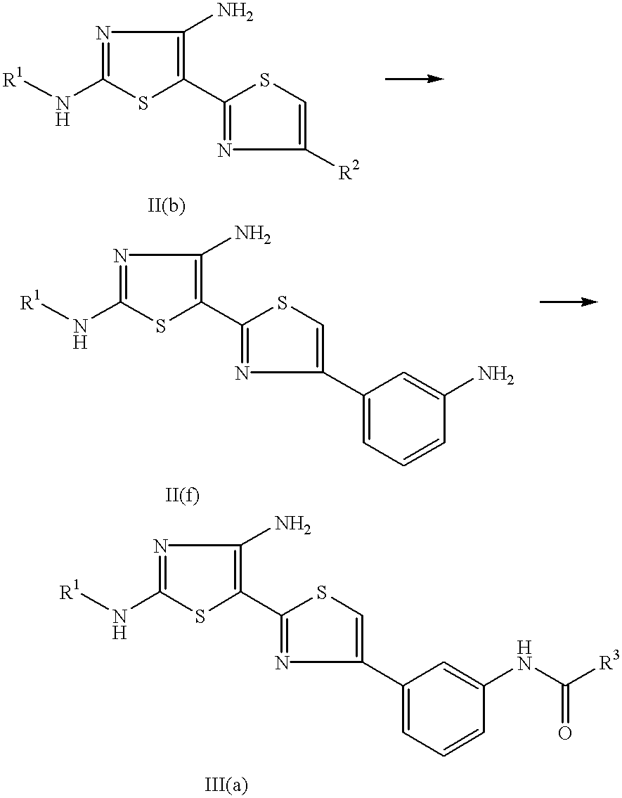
[R1]NC1=NC(N)=C(C2=NC([R2])=CS2)S1.[R1]NC1=NC(N)=C(C2=NC(C3=CC=CC(N)=C3)=CS2)S1.[R1]NC1=NC(N)=C(C2=NC(C3=CC=CC(NC([R3])=O)=C3)=CS2)S1
